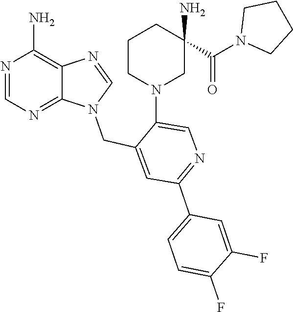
C1=NC2=C(N)N=CN=C2N1CC1=CC(C2=CC=C(F)C(F)=C2)=NC=C1N1CC(N)(C(=O)N2CCCC2)CCC1
